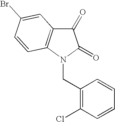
C1(CN2C(=O)C(=O)C3=C2C=CC(Br)=C3)=C(Cl)C=CC=C1
